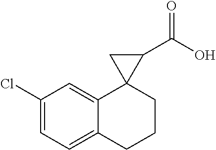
C1=C(Cl)C=C2C(=C1)CCCC21C(C(O)=O)C1
